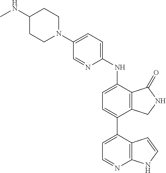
C1(NC)CCN(C2=CC=C(NC3=CC=C(C4=CC=NC5=C4C=CN5)C4=C3C(=O)NC4)N=C2)CC1
